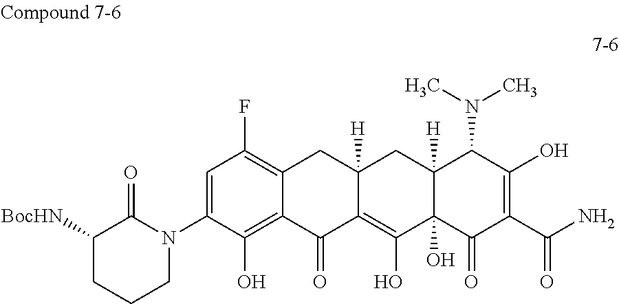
C1=C(N2C(=O)C([BocHN])CCC2)C(O)=C2C(=C1F)CC1([H])C(=C(O)C3(O)C([H])(C1)C(N(C)C)C(O)=C(C(N)=O)C3=O)C2=O
